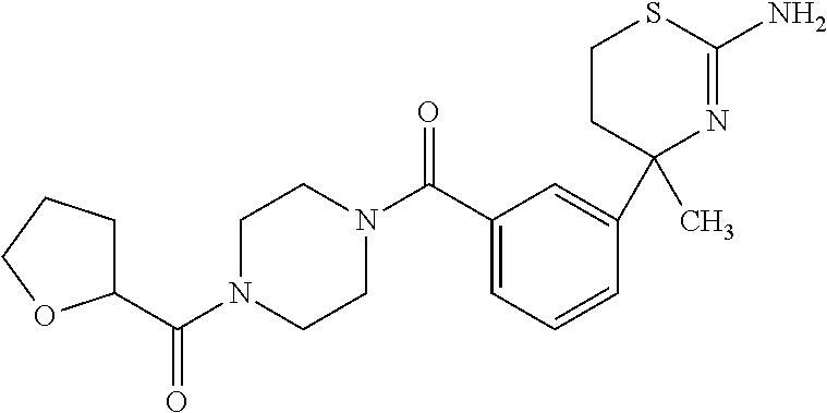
C1(C2(C)N=C(N)SCC2)=CC(C(N2CCN(C(C3CCCO3)=O)CC2)=O)=CC=C1
